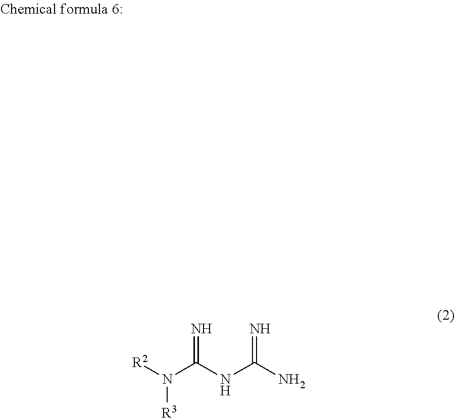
C(NC(N)=N)(N([R2])[R3])=N
